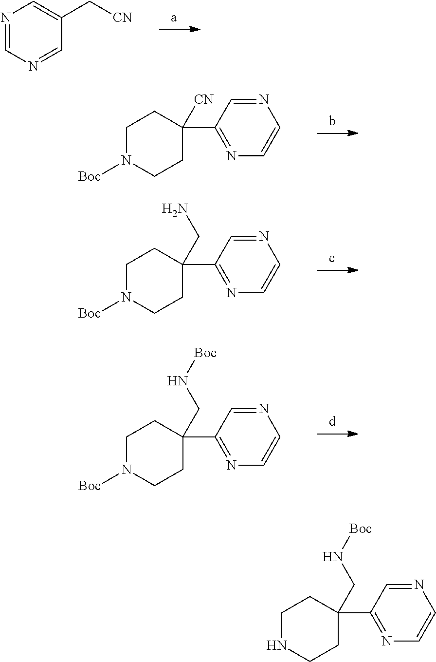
N1=CN=CC(C[CN])=C1.C1N([Boc])CCC(C2=NC=CN=C2)([CN])C1.C1N([Boc])CCC(C2=NC=CN=C2)(CN)C1.C1N([Boc])CCC(C2=NC=CN=C2)(CN[Boc])C1.C1NCCC(C2=NC=CN=C2)(CN[Boc])C1
